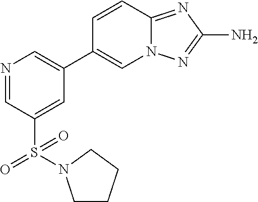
N1=CC(S(=O)(=O)N2CCCC2)=CC(C2=CN3C(=NC(N)=N3)C=C2)=C1
